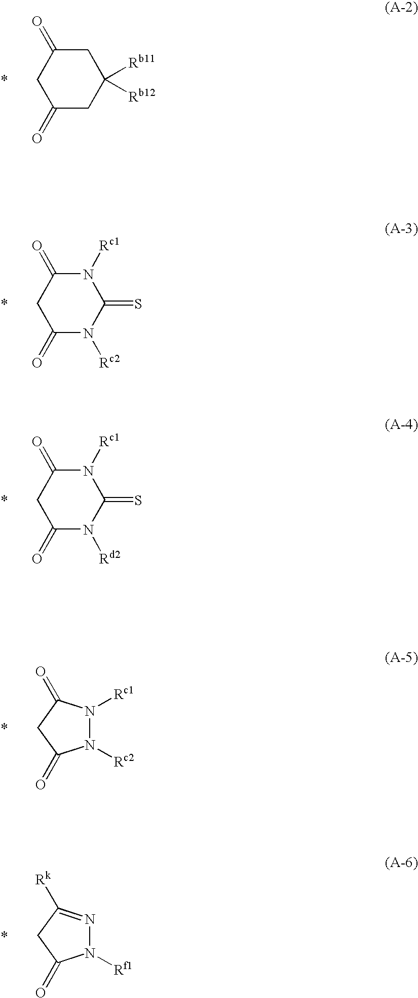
C1C(=O)CC(=O)CC1([Rb11])[Rb12].N1([Rc1])C(=O)CC(=O)N([Rc2])C1=S.N1([Rc1])C(=O)CC(=O)N([Rd2])C1=S.N1([Rc2])N([Rc1])C(=O)CC1=O.N1([Rf1])N=C([Rk])CC1=O
